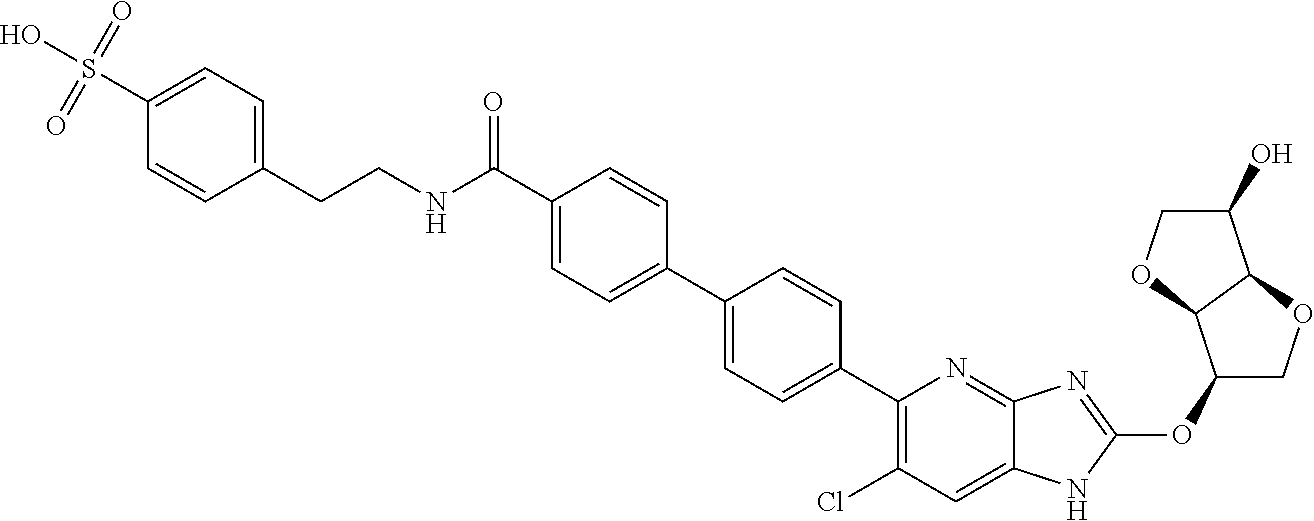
C(=O)(C1=CC=C(C2=CC=C(C3=C(Cl)C=C4C(=N3)N=C(OC3COC5C3OCC5O)N4)C=C2)C=C1)NCCC1=CC=C(S(O)(=O)=O)C=C1
